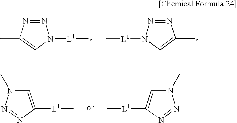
N1=NN([L1]C)C=C1C.N1=NC(C)=CN1[L1]C.N1(C)N=NC([L1]C)=C1.C1=C([L1]C)N=NN1C
